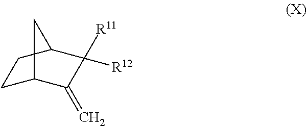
C1C2C(=C)C([R11])([R12])C(C1)C2
